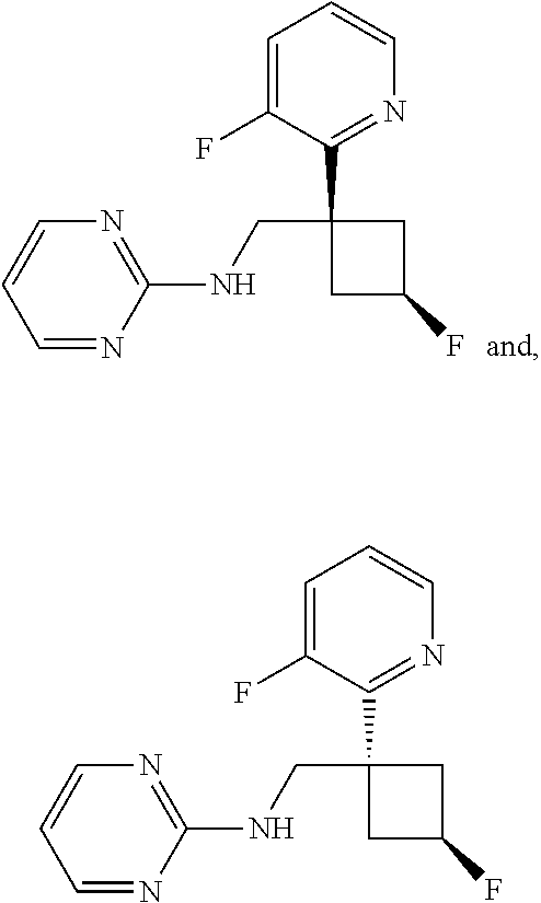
C1=NC(NCC2(C3=NC=CC=C3F)CC(F)C2)=NC=C1.C1=NC(NCC2(C3=NC=CC=C3F)CC(F)C2)=NC=C1
